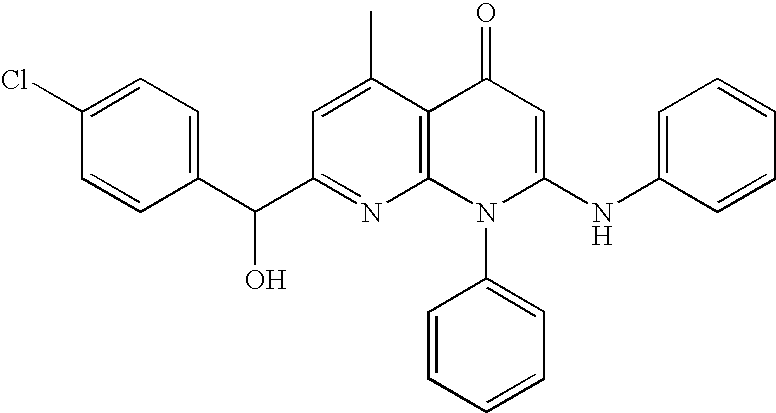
C1(C(C2=CC=C(Cl)C=C2)O)=NC2=C(C(C)=C1)C(=O)C=C(NC1=CC=CC=C1)N2C1=CC=CC=C1
